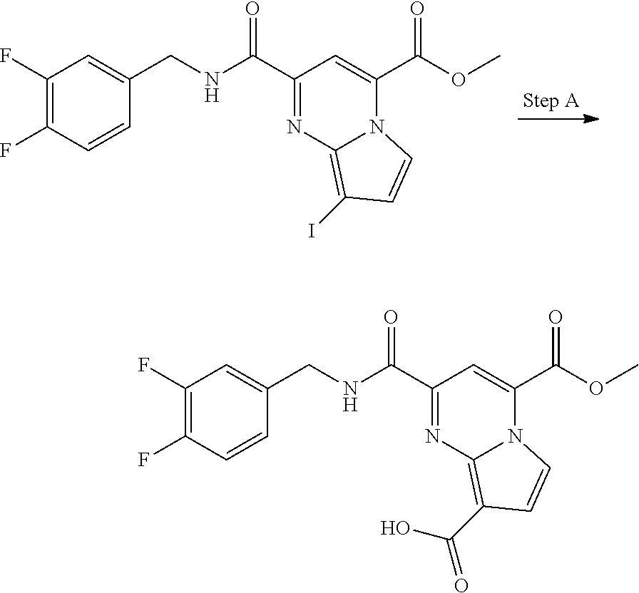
C1(F)=C(F)C=CC(CNC(C2=NC3=C(I)C=CN3C(C(OC)=O)=C2)=O)=C1.C1(F)=C(F)C=CC(CNC(C2=NC3=C(C(=O)O)C=CN3C(C(OC)=O)=C2)=O)=C1
